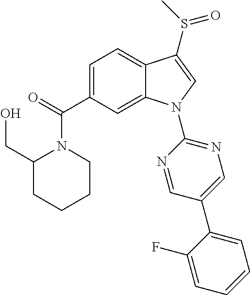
C1=C(C(=O)N2C(CO)CCCC2)C=C2C(=C1)C(S(=O)C)=CN2C1=NC=C(C2=CC=CC=C2F)C=N1
